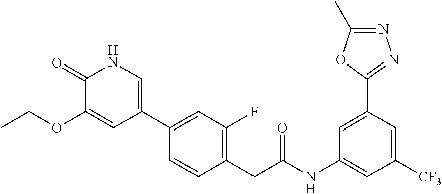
C1([CF3])=CC(C2=NN=C(C)O2)=CC(NC(CC2=C(F)C=C(C3=CNC(=O)C(OCC)=C3)C=C2)=O)=C1
